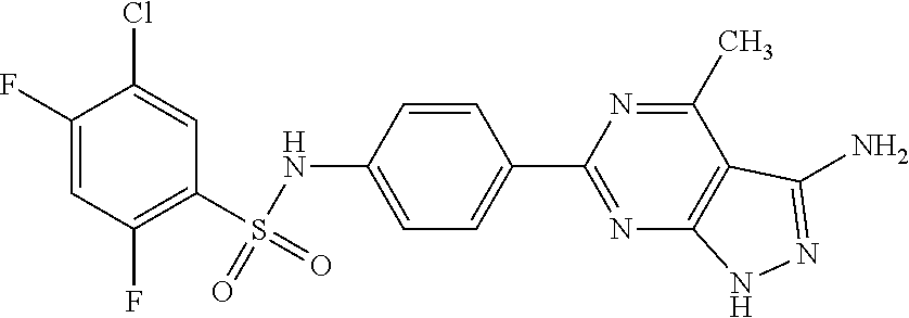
C1(S(NC2=CC=C(C3=NC4=C(C(C)=N3)C(N)=NN4)C=C2)(=O)=O)=C(F)C=C(F)C(Cl)=C1
